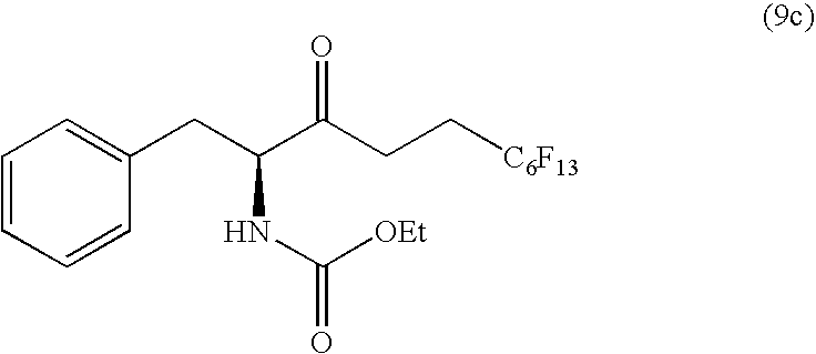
C1=CC=CC(CC(C(CC[C6F13])=O)NC(=O)[OEt])=C1
